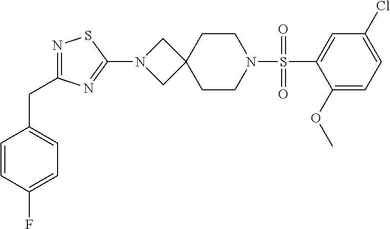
C1(OC)=CC=C(Cl)C=C1S(N1CCC2(CC1)CN(C1=NC(CC3=CC=C(F)C=C3)=NS1)C2)(=O)=O
